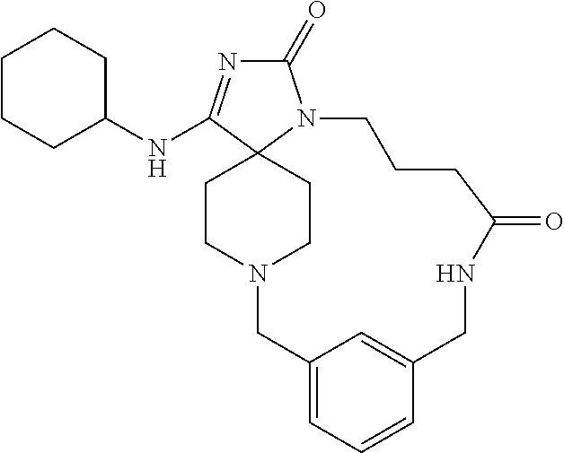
C1(=O)N=C(NC2CCCCC2)C23N1CCCC(=O)NCC1=CC(=CC=C1)CN(CC2)CC3
